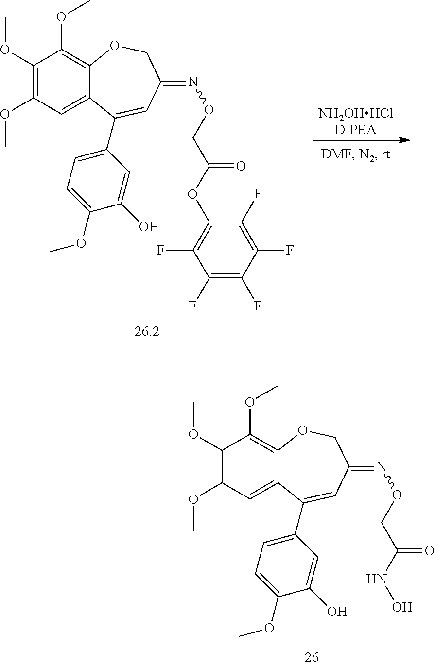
C1(OC)=C(OC)C=C2C(=C1OC)OCC(=NOCC(NO)=O)C=C2C1=CC=C(OC)C(O)=C1.C1(OC)=C(OC)C=C2C(=C1OC)OCC(=NOCC(OC1=C(F)C(F)=C(F)C(F)=C1F)=O)C=C2C1=CC=C(OC)C(O)=C1.[NH2OHHClDIPEA]
